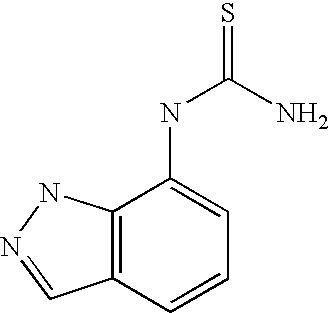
C12=C(C=CC=C1NC(=S)N)C=NN2
